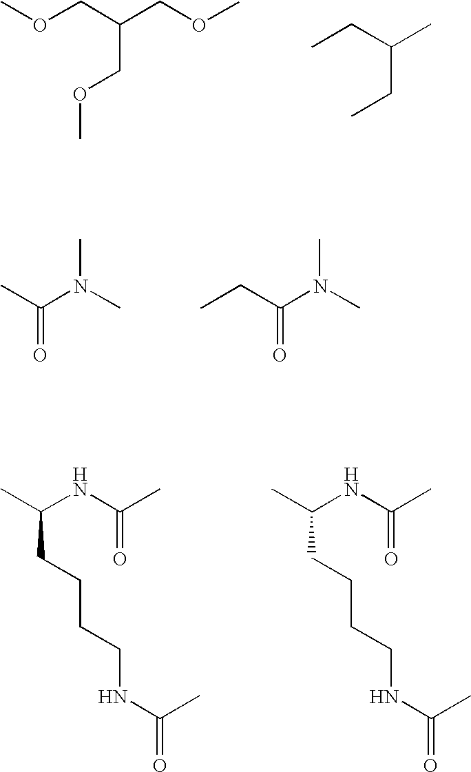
COCC(COC)COC.CCC(C)CC.CC(N(C)C)=O.C(C(N(C)C)=O)C.CC(NC(C)=O)CCCCNC(=O)C.CC(NC(C)=O)CCCCNC(=O)C
